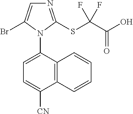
C12=C(C(N3C(Br)=CN=C3SC(C(O)=O)(F)F)=CC=C1[CN])C=CC=C2
